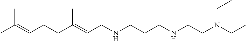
CC(=CCCC(=CCNCCCNCCN(CC)CC)C)C
